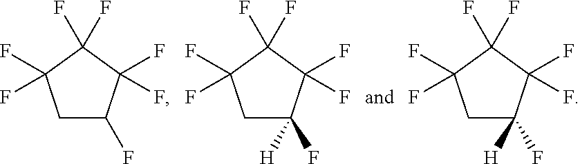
C1(F)C(F)(F)C(F)(F)C(F)(F)C1.C1(F)([H])C(F)(F)C(F)(F)C(F)(F)C1.C1(F)([H])C(F)(F)C(F)(F)C(F)(F)C1
